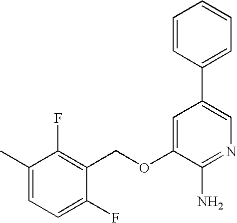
C(OC1=CC(C2=CC=CC=C2)=CN=C1N)C1=C(F)C(C)=CC=C1F
